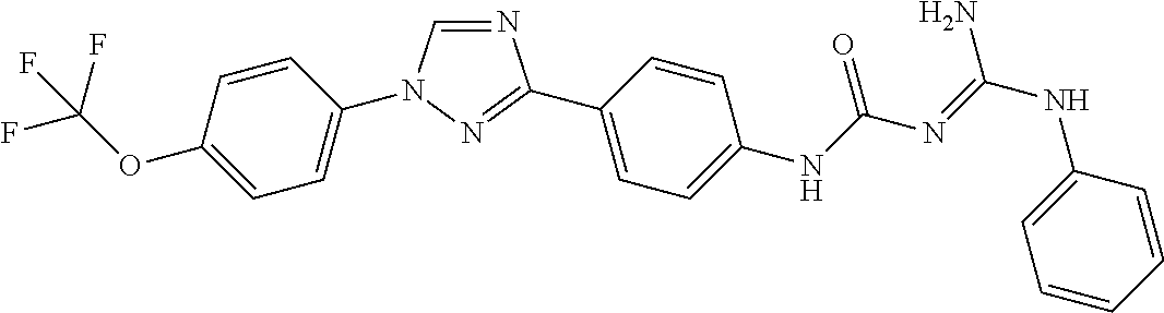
C1=CC(OC(F)(F)F)=CC=C1N1C=NC(C2=CC=C(NC(N=C(NC3=CC=CC=C3)N)=O)C=C2)=N1
